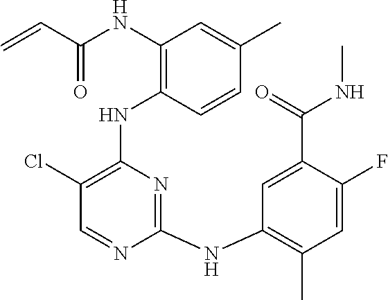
N(C1=C(NC2=C(Cl)C=NC(NC3=C(C)C=C(F)C(C(=O)NC)=C3)=N2)C=CC(C)=C1)C(C=C)=O
